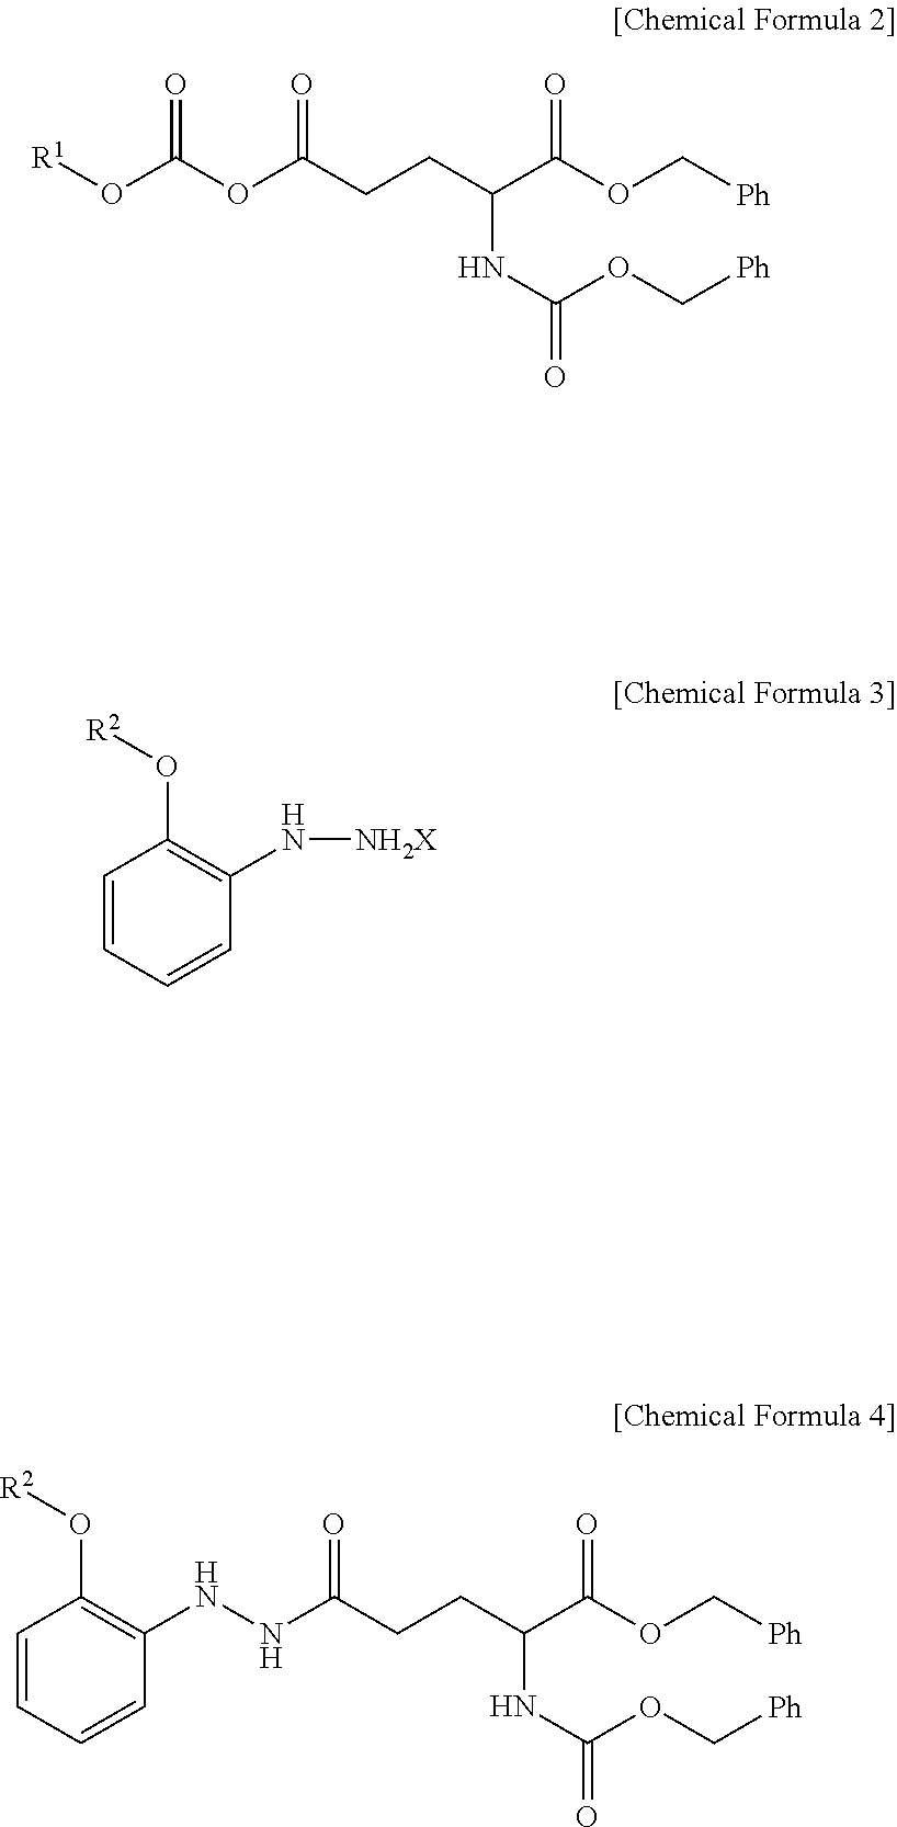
C(NC(OC[Ph])=O)(C(OC[Ph])=O)CCC(OC(O[R1])=O)=O.C1=CC=CC(N[NH2X])=C1O[R2].C(NC(OC[Ph])=O)(C(OC[Ph])=O)CCC(NNC1=C(O[R2])C=CC=C1)=O
